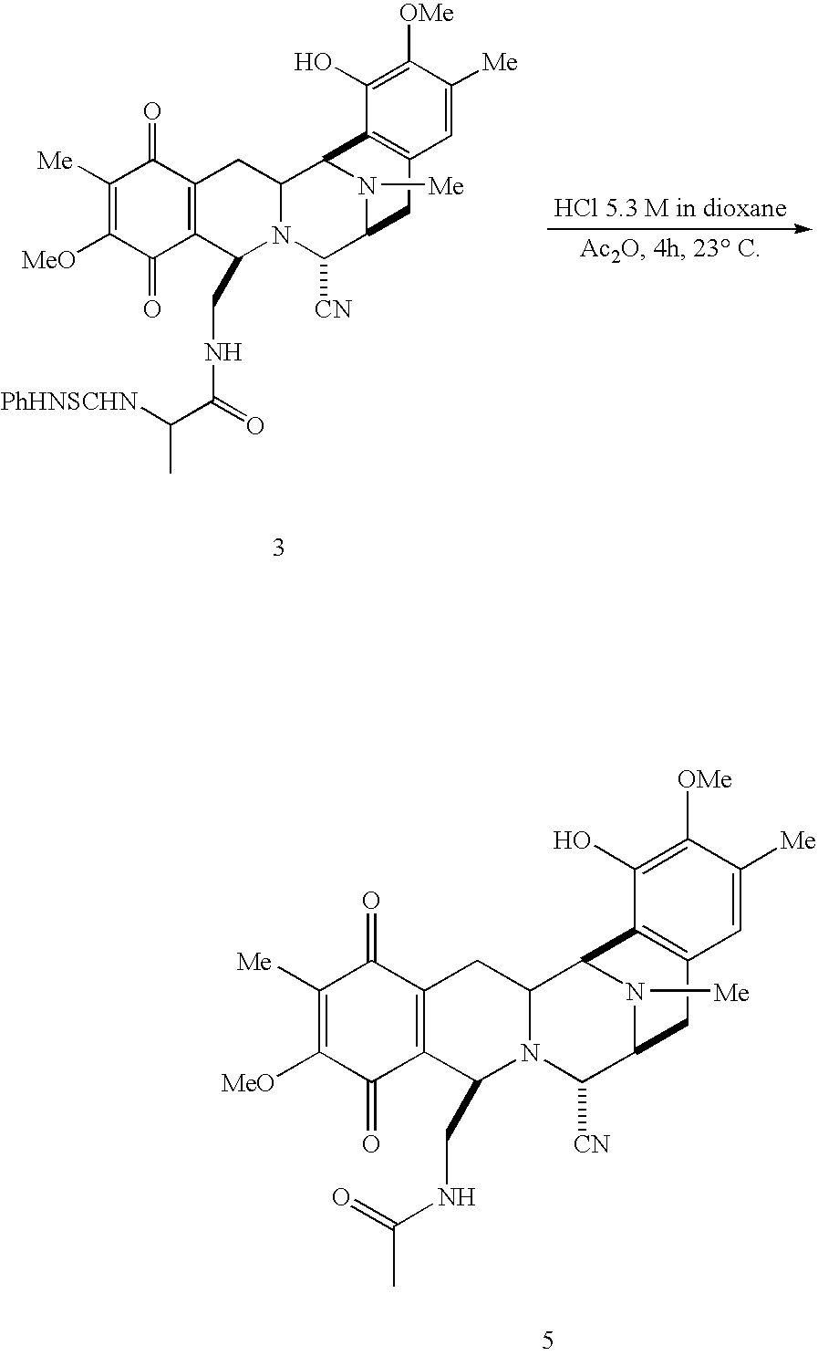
C1([Me])=C([MeO])C(=O)C2=C(C1=O)CC1N(C2CNC(=O)C)C([CN])C2CC3=C(C1N2[Me])C(O)=C([OMe])C([Me])=C3.C1([Me])=C([MeO])C(=O)C2=C(C1=O)CC1N(C2CNC(=O)C([PhHNSCHN])C)C([CN])C2CC3=C(C1N2[Me])C(O)=C([OMe])C([Me])=C3
